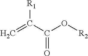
C(=C)([R1])C(O[R2])=O
